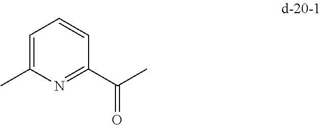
C1=C(C)N=C(C(=O)C)C=C1
